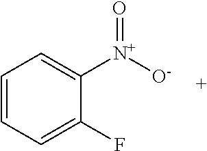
C1=CC=C([N+]([O-])=O)C(F)=C1
